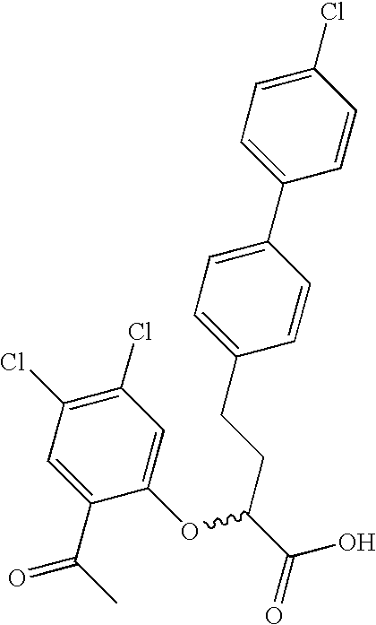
C1(Cl)=CC=C(C2=CC=C(CCC(C(O)=O)OC3=CC(Cl)=C(Cl)C=C3C(=O)C)C=C2)C=C1
